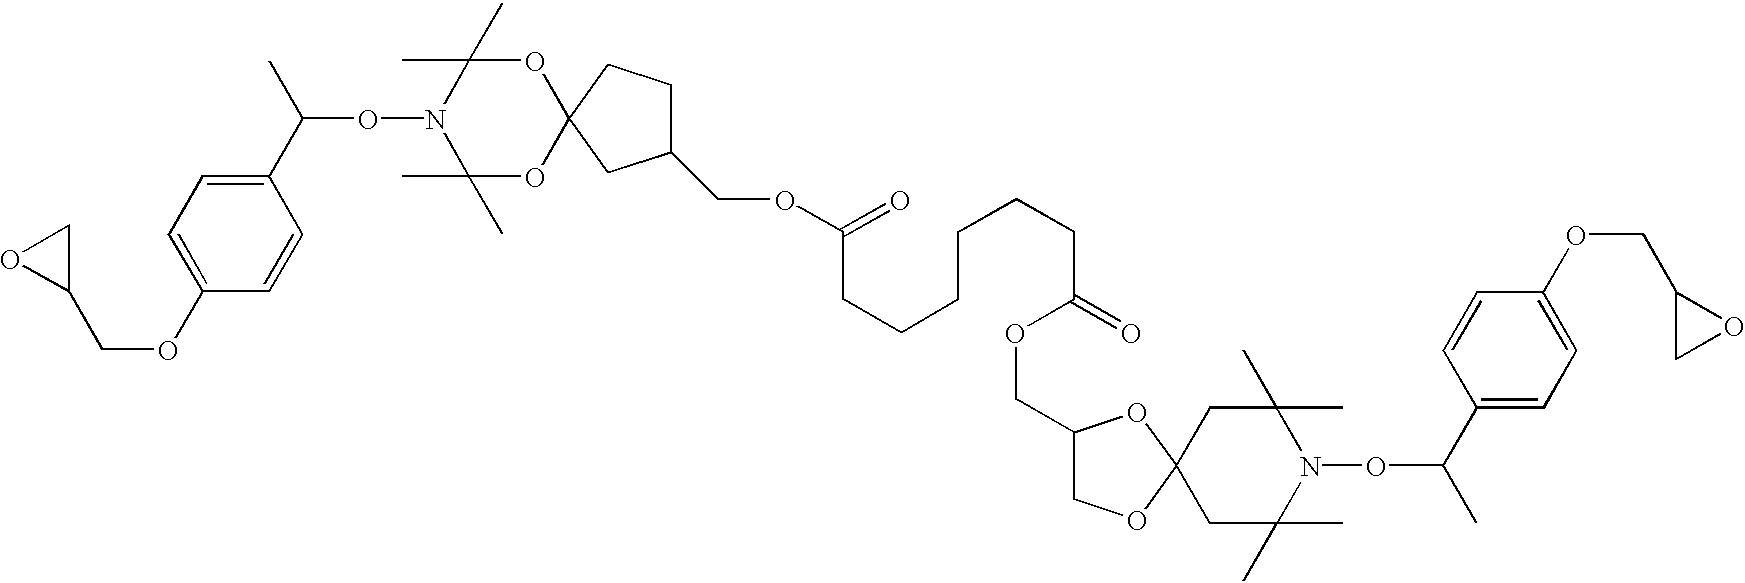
C(OC1=CC=C(C(C)ON2C(C)(C)OC3(OC2(C)C)CCC(COC(=O)CCCCCCC(=O)OCC2COC4(O2)CC(C)(C)N(OC(C)C2=CC=C(OCC5CO5)C=C2)C(C)(C)C4)C3)C=C1)C1CO1
